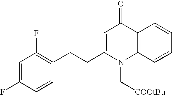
C1=C(F)C=CC(CCC2=CC(=O)C3=C(N2C[COOtBu])C=CC=C3)=C1F
